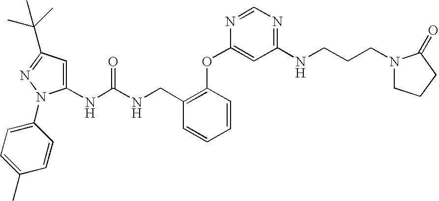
N(C(NCC1=C(OC2=CC(NCCCN3CCCC3=O)=NC=N2)C=CC=C1)=O)C1=CC(C(C)(C)C)=NN1C1=CC=C(C)C=C1
